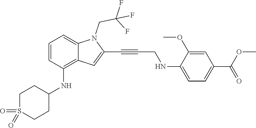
C(C#CC1=CC2=C(NC3CCS(=O)(=O)CC3)C=CC=C2N1CC(F)(F)F)NC1=CC=C(C(=O)OC)C=C1OC
